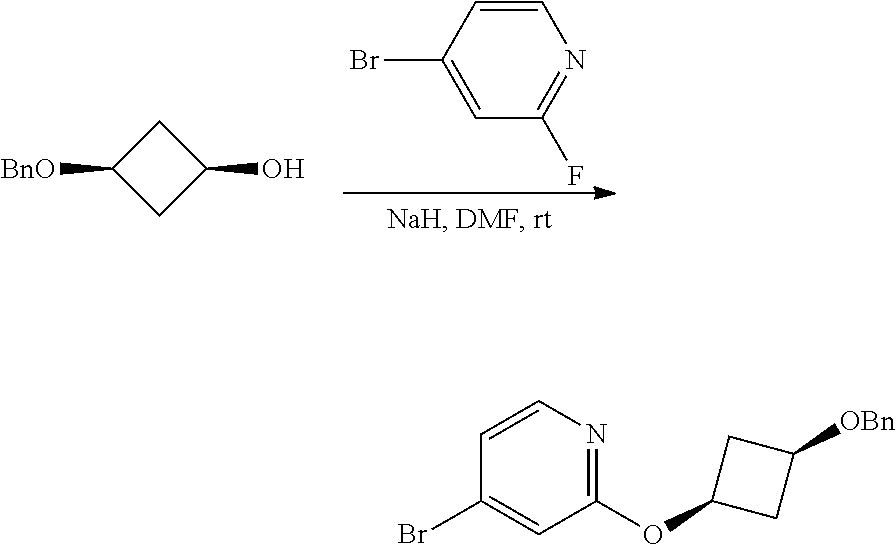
C1=CC(Br)=CC(F)=N1.[BnO]C1CC(O)C1.C1=CN=C(OC2CC([OBn])C2)C=C1Br
